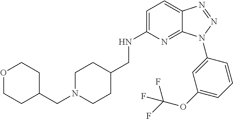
C1=C(NCC2CCN(CC3CCOCC3)CC2)N=C2C(=C1)N=NN2C1=CC(OC(F)(F)F)=CC=C1
